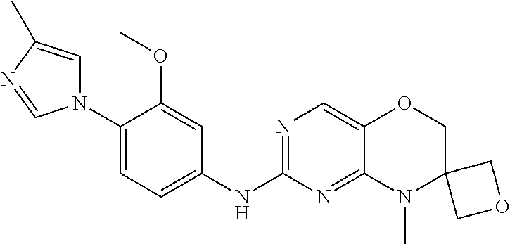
C1(N2C=C(C)N=C2)=CC=C(NC2=NC=C3C(=N2)N(C)C2(CO3)COC2)C=C1OC
